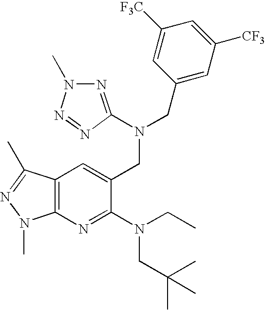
N1=C(N(CC2=CC3=C(N=C2N(CC(C)(C)C)CC)N(C)N=C3C)CC2=CC([CF3])=CC([F3C])=C2)N=NN1C
